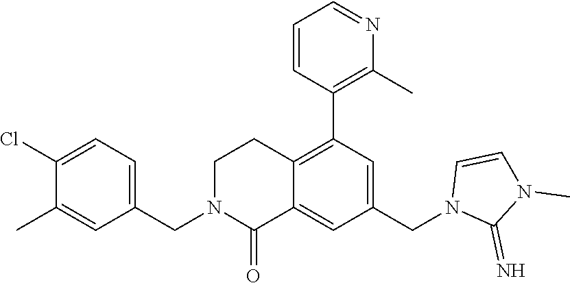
C1=C(Cl)C(C)=CC(CN2C(=O)C3=CC(CN4C(=N)N(C)C=C4)=CC(C4=C(C)N=CC=C4)=C3CC2)=C1
